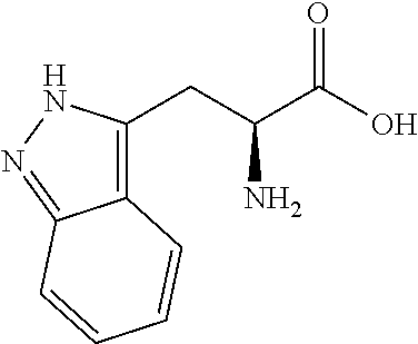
C12=C(CC(C(O)=O)N)NN=C1C=CC=C2
